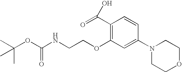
C1(C(=O)O)=C(OCCNC(OC(C)(C)C)=O)C=C(N2CCOCC2)C=C1
